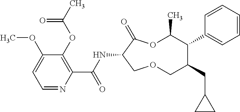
C1(OC)=CC=NC(C(NC2C(=O)OC(C)C(C3=CC=CC=C3)C(CC3CC3)COC2)=O)=C1OC(C)=O
